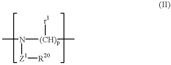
CN([Z1][R20])[(CH)p]([r1])C
